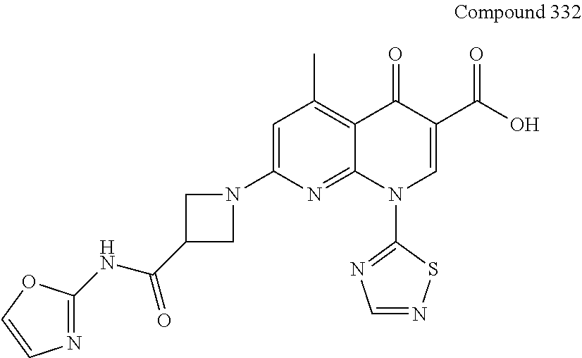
C(=O)(C1CN(C2=CC(C)=C3C(=N2)N(C2=NC=NS2)C=C(C(O)=O)C3=O)C1)NC1=NC=CO1
